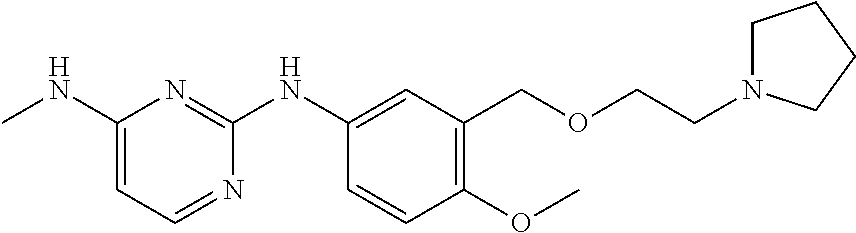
C1(NC)=CC=NC(NC2=CC(COCCN3CCCC3)=C(OC)C=C2)=N1
